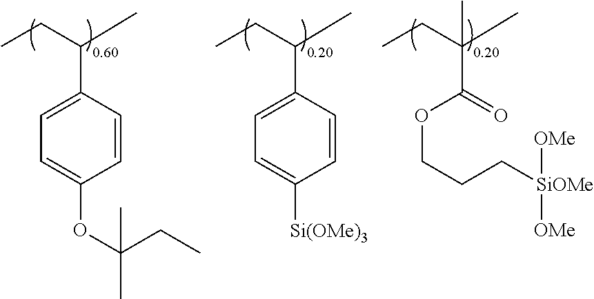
C1=CC(C(CC)C)=CC=C1[Si(OMe)3].C1=CC(C(CC)C)=CC=C1OC(CC)(C)C.C(CCOC(=O)C(CC)(C)C)[SiOMe]([OMe])[OMe]
